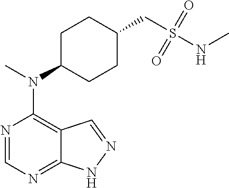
N1=CN=C2C(=C1N(C)C1CCC(CS(NC)(=O)=O)CC1)C=NN2
